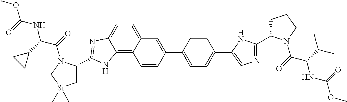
C1C(C2=NC=C(C3=CC=C(C4=CC5=CC=C6C(=C5C=C4)NC(C4C[Si](C)(C)CN4C(=O)C(C4CC4)NC(OC)=O)=N6)C=C3)N2)N(C(=O)C(C(C)C)NC(OC)=O)CC1
